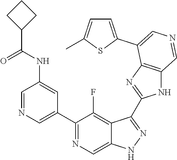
C1(C2=CN=CC(NC(=O)C3CCC3)=C2)=NC=C2C(=C1F)C(C1=NC3=C(N1)C=NC=C3C1=CC=C(C)S1)=NN2
